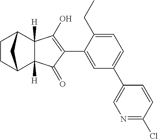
C1=C(C2=C(O)C3([H])C([H])(C2=O)C2CCC3C2)C(CC)=CC=C1C1=CN=C(Cl)C=C1
